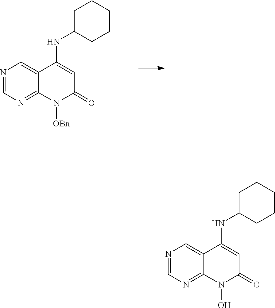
N1=CN=C2C(=C1)C(NC1CCCCC1)=CC(=O)N2[OBn].N1=CN=C2C(=C1)C(NC1CCCCC1)=CC(=O)N2O
